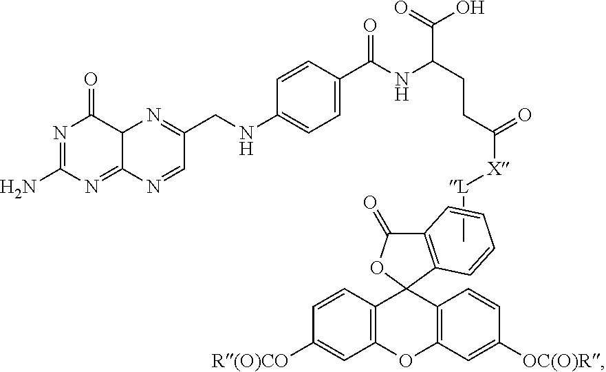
N1=C(N)N=C2C(C1=O)N=C(CNC1=CC=C(C(NC(C(O)=O)CCC([X][L]C)=O)=O)C=C1)C=N2.C1=CC2=C(C=C1[R(O)CO])OC1=C(C=CC([OC(O)R])=C1)C21OC(=O)C2=C1C=CC=C2
